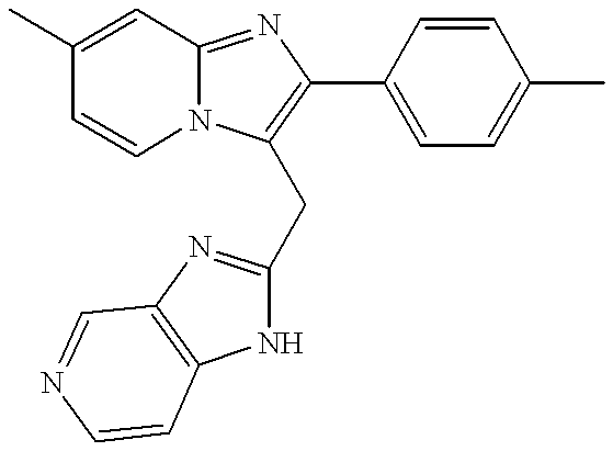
C1(C)=CC2=NC(C3=CC=C(C)C=C3)=C(CC3=NC4=C(N3)C=CN=C4)N2C=C1
